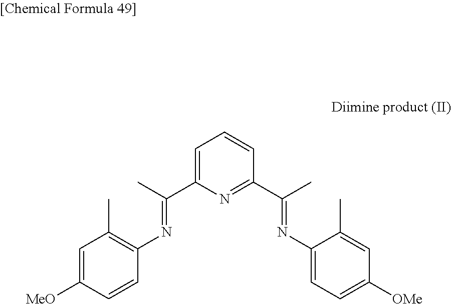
C1=C(C(C)=NC2=C(C)C=C([MeO])C=C2)N=C(C(C)=NC2=CC=C([OMe])C=C2C)C=C1
